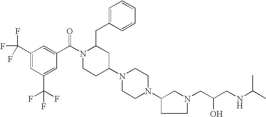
C1(C(F)(F)F)=CC(C(F)(F)F)=CC(C(N2CCC(N3CCN(C4CCN(CC(CNC(C)C)O)C4)CC3)CC2CC2=CC=CC=C2)=O)=C1
